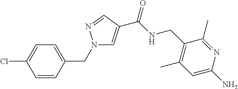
C1=C(C(=O)NCC2=C(C)C=C(N)N=C2C)C=NN1CC1=CC=C(Cl)C=C1
